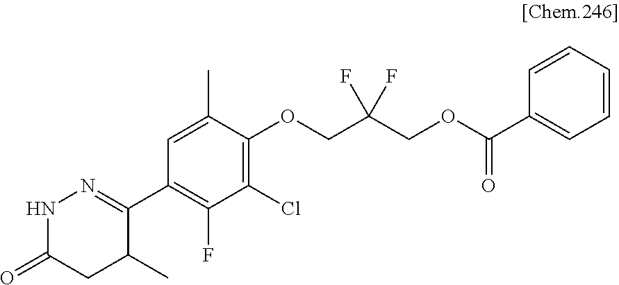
C1(C2=NNC(=O)CC2C)=C(F)C(Cl)=C(OCC(COC(C2=CC=CC=C2)=O)(F)F)C(C)=C1
